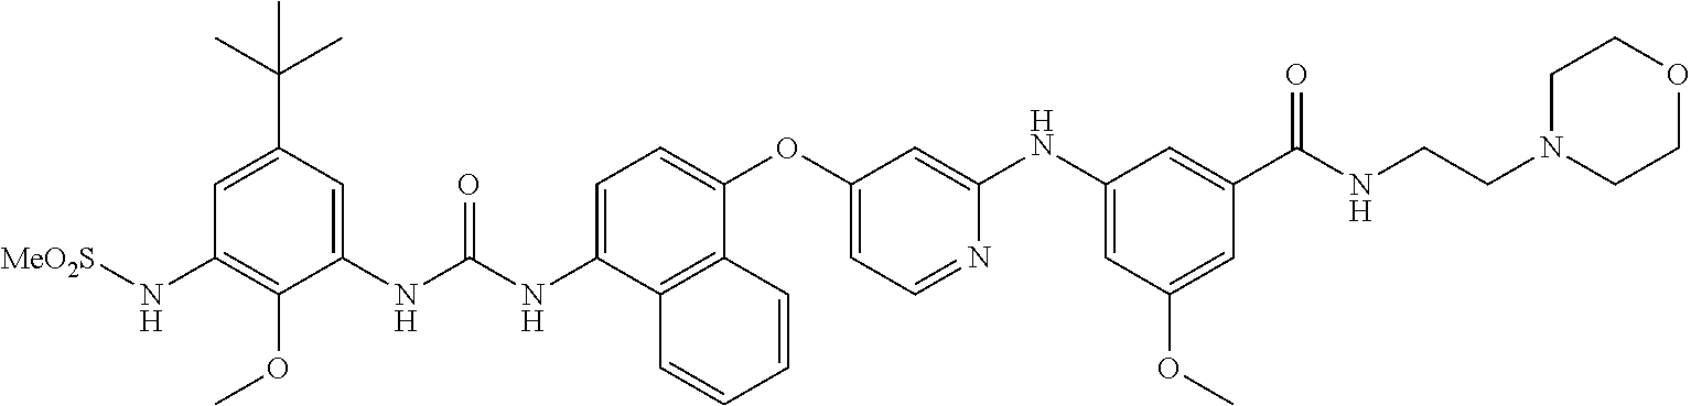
C1(C(C)(C)C)=CC(N[MeO2S])=C(OC)C(NC(NC2=CC=C(OC3=CC=NC(NC4=CC(OC)=CC(C(NCCN5CCOCC5)=O)=C4)=C3)C3=C2C=CC=C3)=O)=C1
